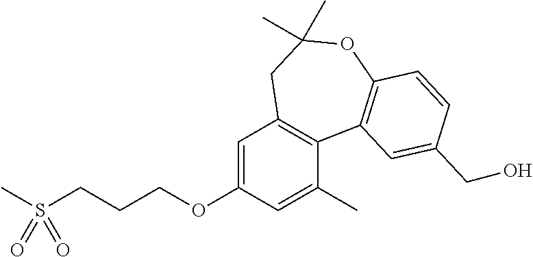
C1=C(OCCCS(C)(=O)=O)C=C(C)C2=C1CC(C)(C)OC1=C2C=C(CO)C=C1
